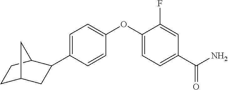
C1=C(C2CC3CCC2C3)C=CC(OC2=CC=C(C(N)=O)C=C2F)=C1
